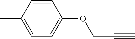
C1=CC(C)=CC=C1OCC#C
